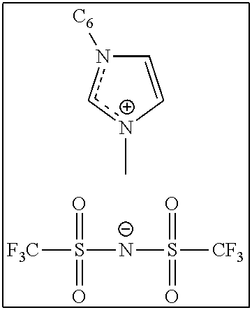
C1=C[n+](C)cn1[C6].[F3C]S([N-]S([CF3])(=O)=O)(=O)=O
